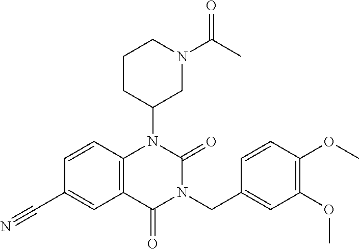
C1=CC2=C(C=C1C#N)C(=O)N(CC1=CC(OC)=C(OC)C=C1)C(=O)N2C1CN(C(C)=O)CCC1
